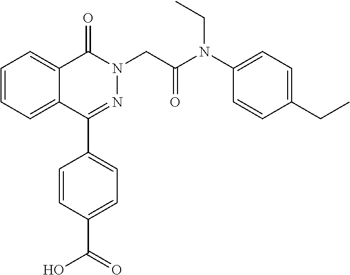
C1=CC=C2C(=C1)C(=O)N(CC(=O)N(C1=CC=C(CC)C=C1)CC)N=C2C1=CC=C(C(=O)O)C=C1
